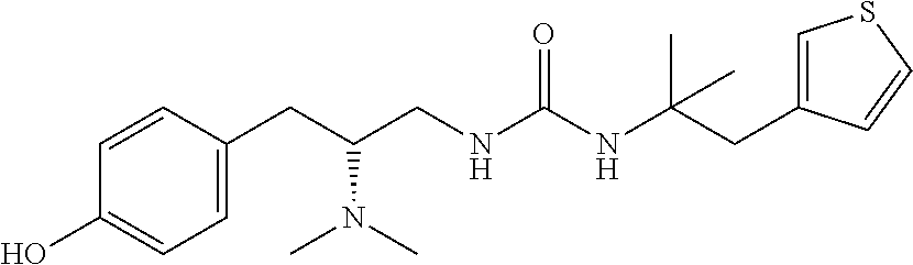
C1(CC(CNC(NC(C)(C)CC2=CSC=C2)=O)N(C)C)=CC=C(O)C=C1
